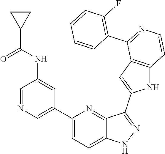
C1(C2=CN=CC(NC(=O)C3CC3)=C2)=CC=C2C(=N1)C(C1=CC3=C(N1)C=CN=C3C1=C(F)C=CC=C1)=NN2
